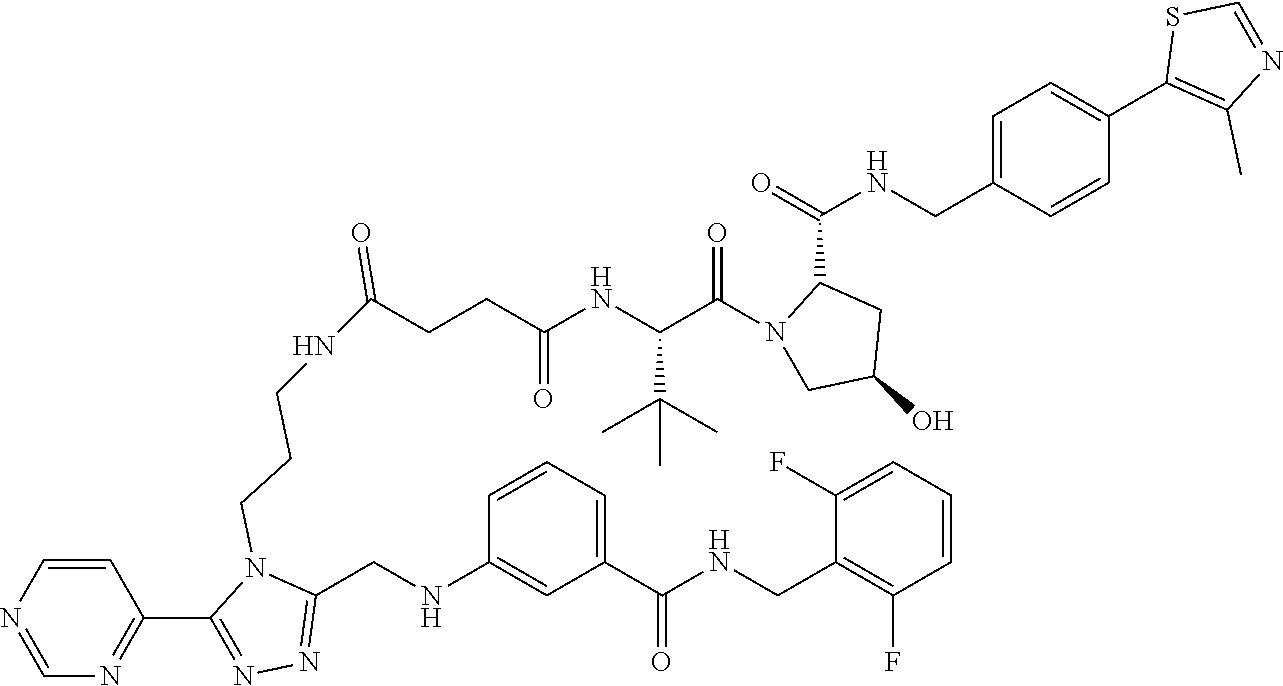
C1=CN=CN=C1C1=NN=C(CNC2=CC(C(NCC3=C(F)C=CC=C3F)=O)=CC=C2)N1CCCNC(CCC(NC(C(N1CC(O)CC1C(NCC1=CC=C(C2=C(C)N=CS2)C=C1)=O)=O)C(C)(C)C)=O)=O
